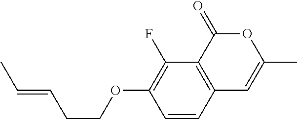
C1=CC2=C(C(F)=C1OCCC=CC)C(=O)OC(C)=C2
